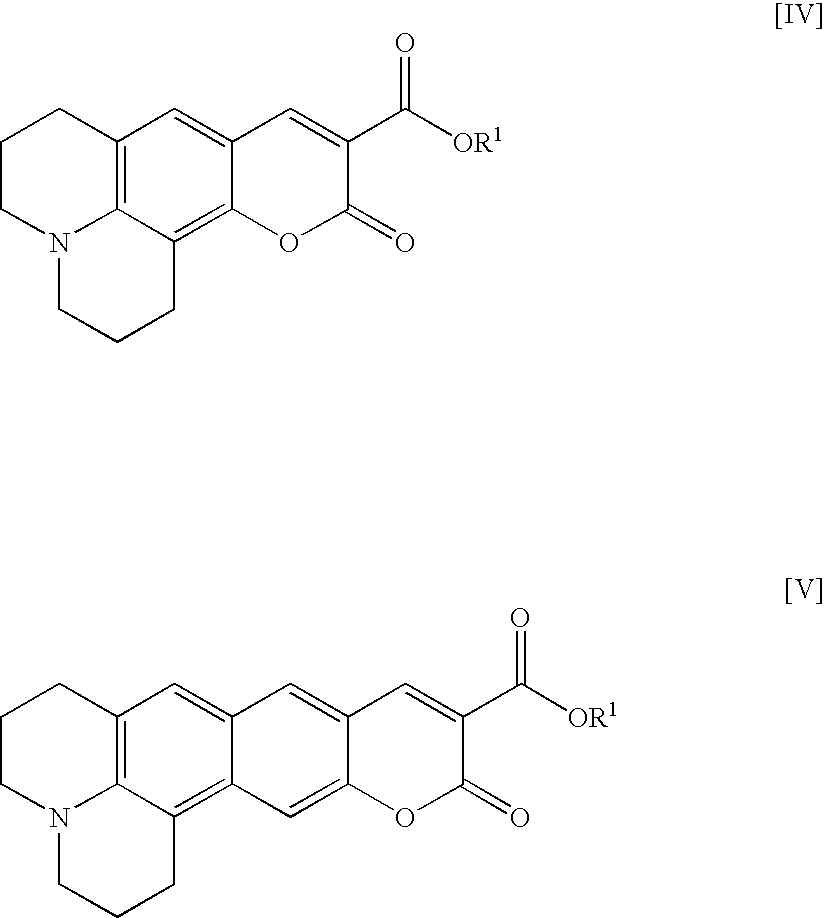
C1CN2C3=C(C1)C=C1C(=C3CCC2)OC(=O)C(C([OR1])=O)=C1.C1CN2C3=C(C1)C=C1C(=C3CCC2)C=C2C(=C1)C=C(C([OR1])=O)C(=O)O2
